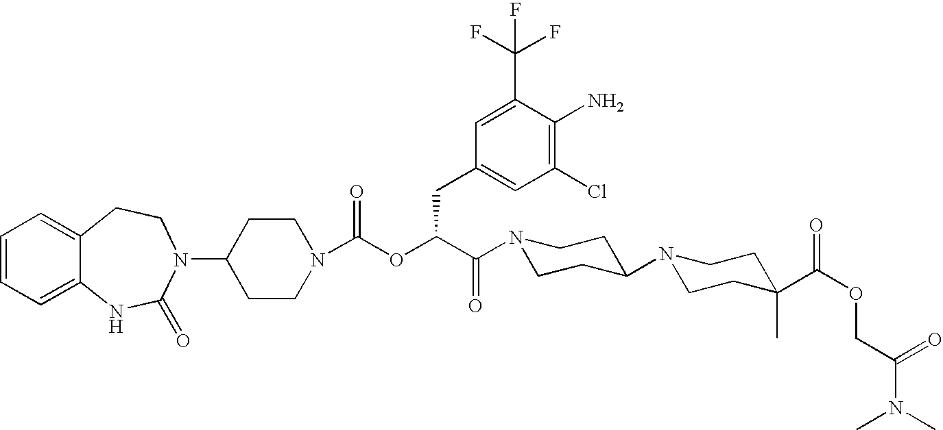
C1(N2C(=O)NC3=CC=CC=C3CC2)CCN(C(OC(C(=O)N2CCC(N3CCC(C(OCC(N(C)C)=O)=O)(C)CC3)CC2)CC2=CC(Cl)=C(N)C(C(F)(F)F)=C2)=O)CC1
